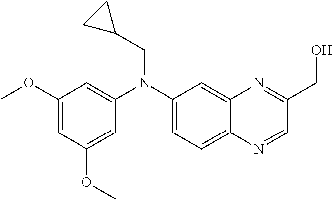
C1(OC)=CC(OC)=CC(N(C2=CC=C3C(=C2)N=C(CO)C=N3)CC2CC2)=C1
